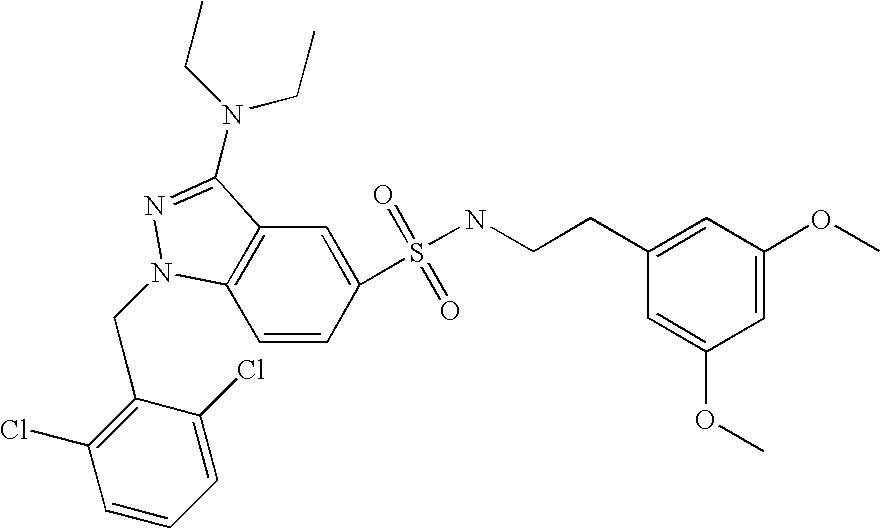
C1=CC(S(=O)(=O)NCCC2=CC(OC)=CC(OC)=C2)=CC2=C1N(CC1=C(Cl)C=CC=C1Cl)N=C2N(CC)CC
